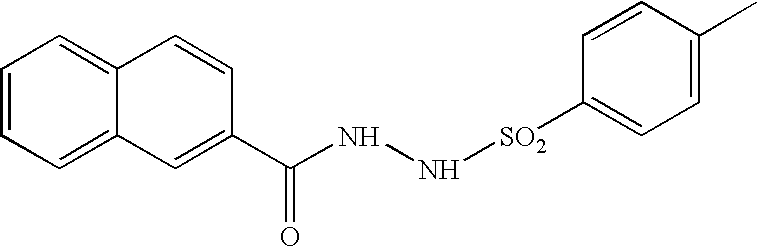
C1=CC=C2C(=C1)C=CC(C(NN[SO2]C1=CC=C(C)C=C1)=O)=C2
